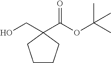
C1CCC(CO)(C(OC(C)(C)C)=O)C1
